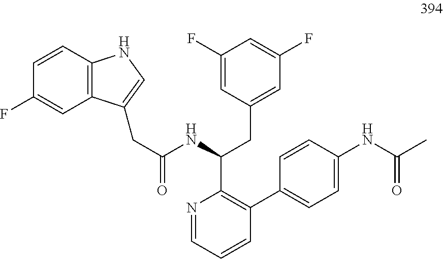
N1=CC=CC(C2=CC=C(NC(=O)C)C=C2)=C1C(NC(CC1=CNC2=C1C=C(F)C=C2)=O)CC1=CC(F)=CC(F)=C1
